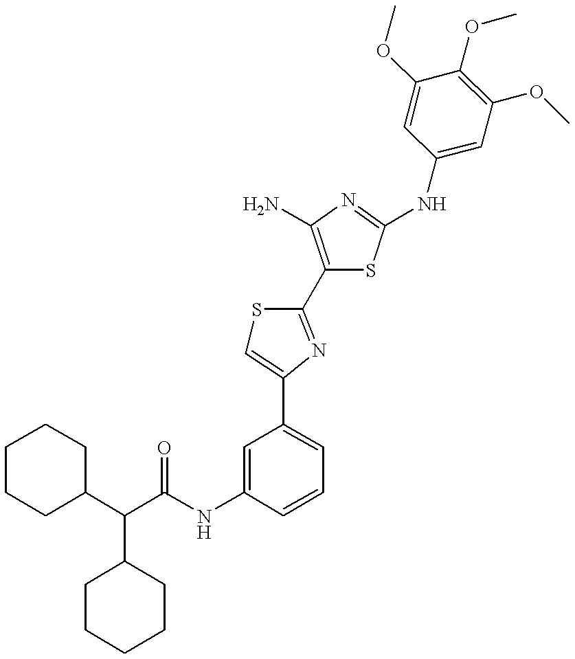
C(NC1=CC(C2=CSC(C3=C(N)N=C(NC4=CC(OC)=C(OC)C(OC)=C4)S3)=N2)=CC=C1)(=O)C(C1CCCCC1)C1CCCCC1
